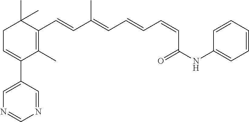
C1C=C(C2=CN=CN=C2)C(C)=C(C=CC(=CC=CC=CC(NC2=CC=CC=C2)=O)C)C1(C)C
